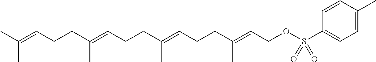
CC(=CCCC(=CCCC(=CCCC(C)=CCOS(C1=CC=C(C)C=C1)(=O)=O)C)C)C
